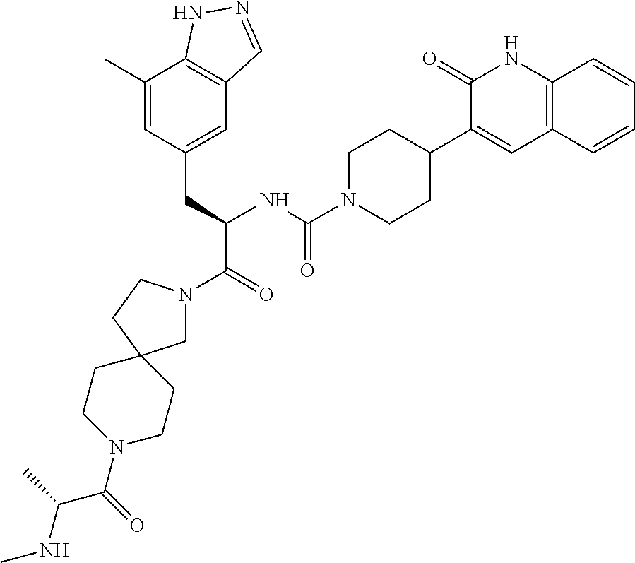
C1(C)=CC(CC(C(=O)N2CC3(CC2)CCN(C(C(NC)C)=O)CC3)NC(N2CCC(C3=CC4=C(NC3=O)C=CC=C4)CC2)=O)=CC2=C1NN=C2
